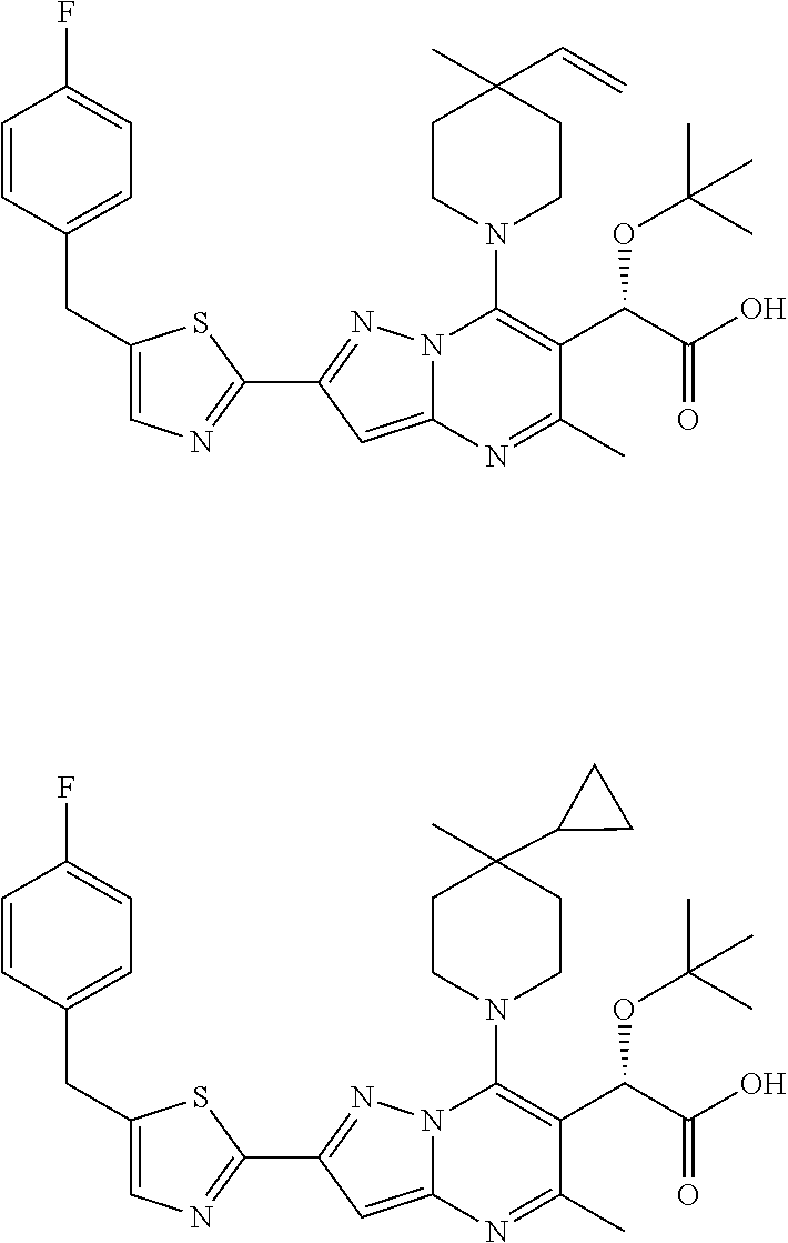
C1(C)(C2CC2)CCN(C2=C(C(C(O)=O)OC(C)(C)C)C(C)=NC3=CC(C4=NC=C(CC5=CC=C(F)C=C5)S4)=NN23)CC1.C1(C)(C=C)CCN(C2=C(C(C(O)=O)OC(C)(C)C)C(C)=NC3=CC(C4=NC=C(CC5=CC=C(F)C=C5)S4)=NN23)CC1
